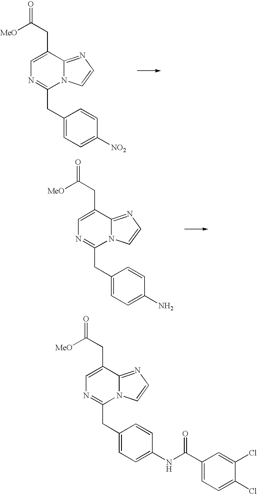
C1=C(CC([MeO])=O)C2=NC=CN2C(CC2=CC=C([NO2])C=C2)=N1.C1=C(CC([MeO])=O)C2=NC=CN2C(CC2=CC=C(N)C=C2)=N1.C1=C(CC([MeO])=O)C2=NC=CN2C(CC2=CC=C(NC(C3=CC=C(Cl)C(Cl)=C3)=O)C=C2)=N1
